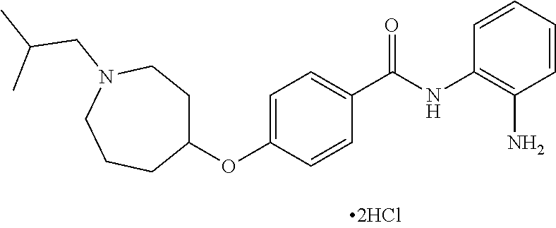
C1=CC=CC(N)=C1NC(C1=CC=C(OC2CCN(CC(C)C)CCC2)C=C1)=O
